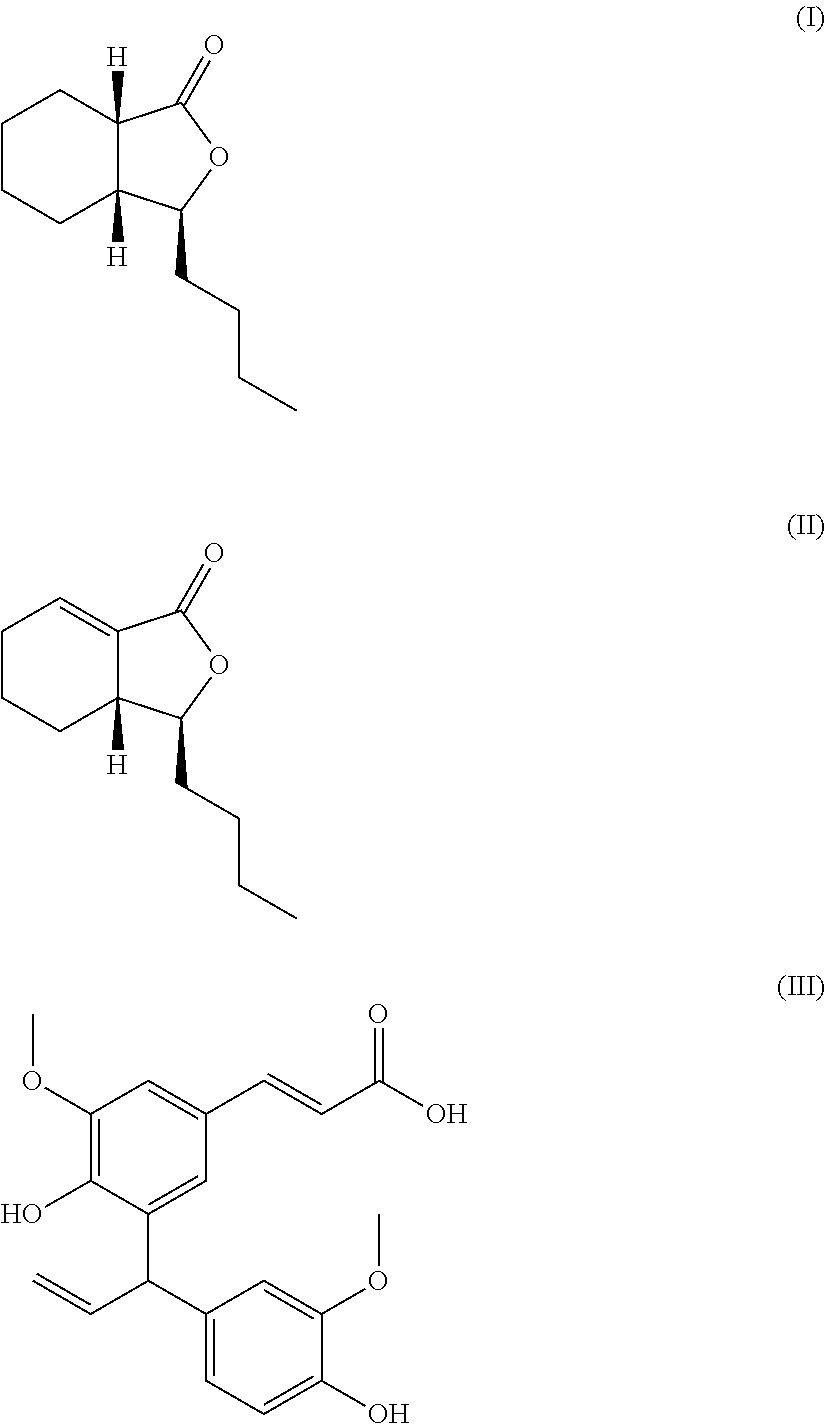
C12([H])C([H])(C(CCCC)OC1=O)CCCC2.C12=CCCCC1([H])C(CCCC)OC2=O.C1(OC)=C(O)C(C(C2=CC=C(O)C(OC)=C2)C=C)=CC(C=CC(O)=O)=C1
